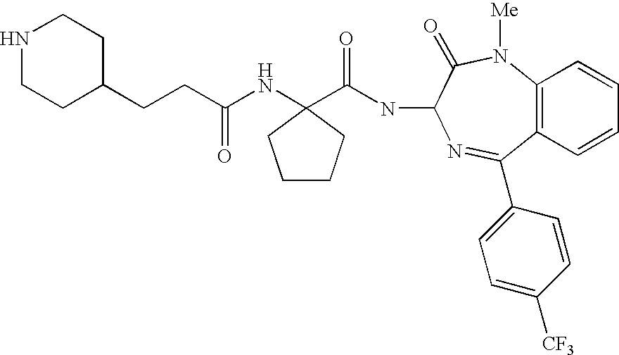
C1CNCCC1CCC(NC1(C(=O)NC2C(=O)N([Me])C3=C(C=CC=C3)C(C3=CC=C([CF3])C=C3)=N2)CCCC1)=O
